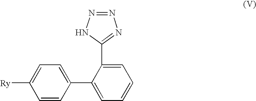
C1(C2=NN=NN2)=CC=CC=C1C1=CC=C([Ry])C=C1
